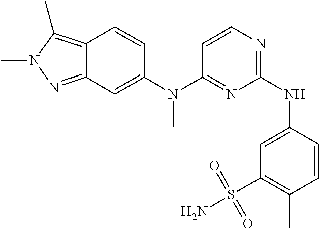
C12=C(C)N(C)N=C1C=C(N(C1=NC(NC3=CC(S(N)(=O)=O)=C(C)C=C3)=NC=C1)C)C=C2
